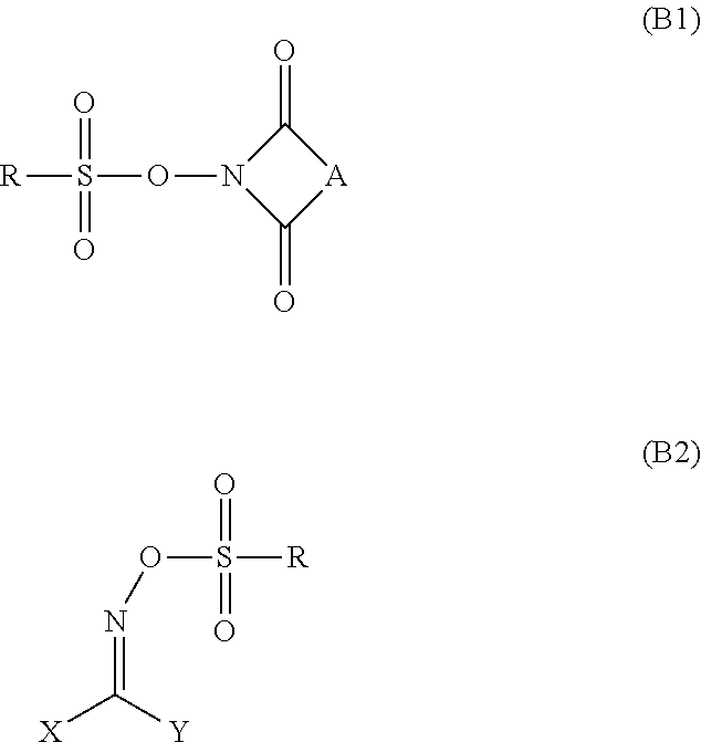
C1(=O)N(OS([R])(=O)=O)C(=O)[A]1.O(S([R])(=O)=O)N=C([X])[Y]
